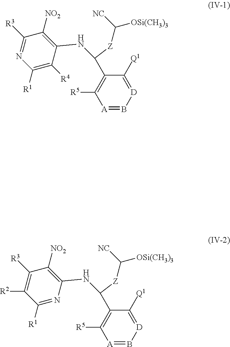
[A]1=B[D]=C([Q1])C(C(NC2=C([NO2])C([R3])=NC([R1])=C2[R4])[Z]C([OSi(CH3)3])[NC])=C1[R5].[A]1=B[D]=C([Q1])C(C(NC2=C([NO2])C([R3])=C([R2])C([R1])=N2)[Z]C([OSi(CH3)3])[NC])=C1[R5]
